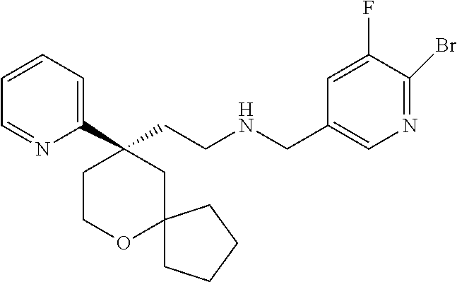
C1(C2(CCNCC3=CN=C(Br)C(F)=C3)CCOC3(C2)CCCC3)=CC=CC=N1
